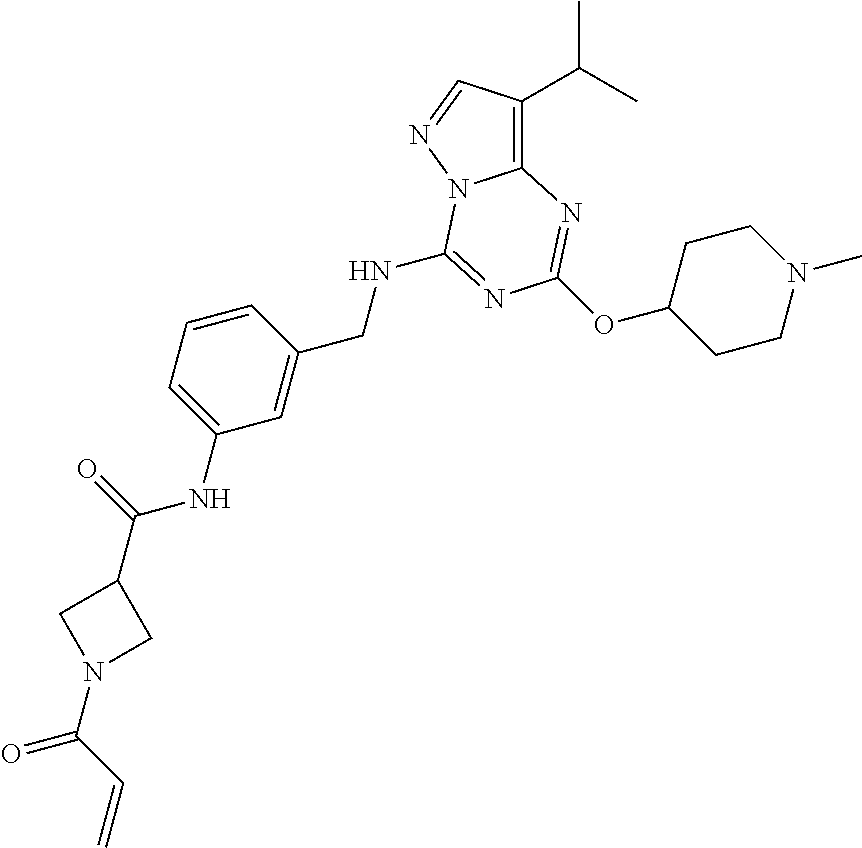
C(C1=CC(NC(C2CN(C(=O)C=C)C2)=O)=CC=C1)NC1=NC(OC2CCN(C)CC2)=NC2=C(C(C)C)C=NN21
